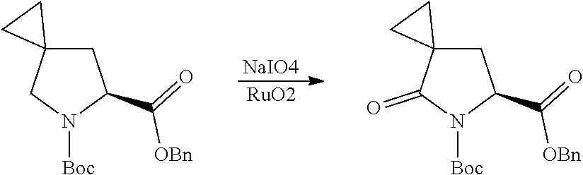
C1C2(CN([Boc])C1C([OBn])=O)CC2.C1C2(C(=O)N([Boc])C1C([OBn])=O)CC2.[NaIO4].[RuO2]
